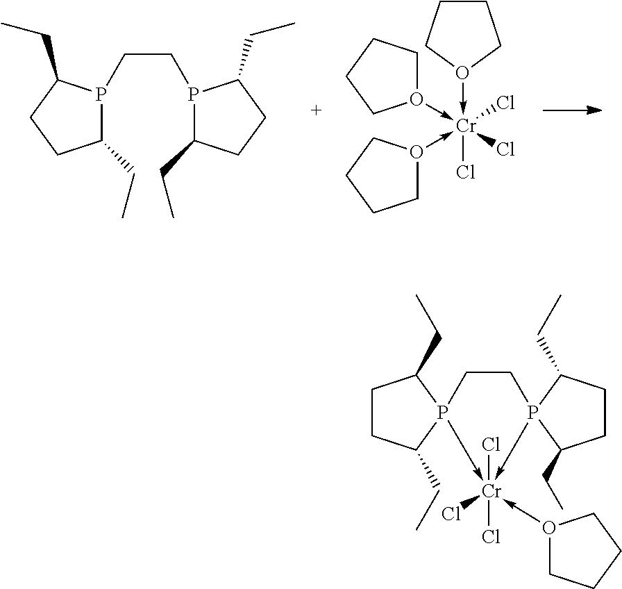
O1(->[Cr](-O2CCCC2)(-O2CCCC2)(Cl)(Cl)Cl)CCCC1.C1(CC)CCC(CC)P1CCP1C(CC)CCC1CC.O1(->[Cr]2(Cl)(Cl)(Cl)-P3(C(CC)CCC3CC)CCP->23C(CC)CCC3CC)CCCC1
